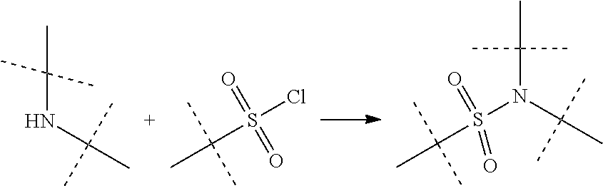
C(NC(C)(C)C)(C)(C)C.C(S(Cl)(=O)=O)(C)(C)C.S(N(C(C)(C)C)C(C)(C)C)(C(C)(C)C)(=O)=O
